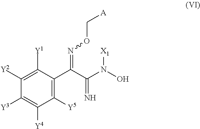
C1([Y2])=C([Y1])C(C(C(=N)N(O)[X1])=NOC[A])=C([Y5])C([Y4])=C1[Y3]
